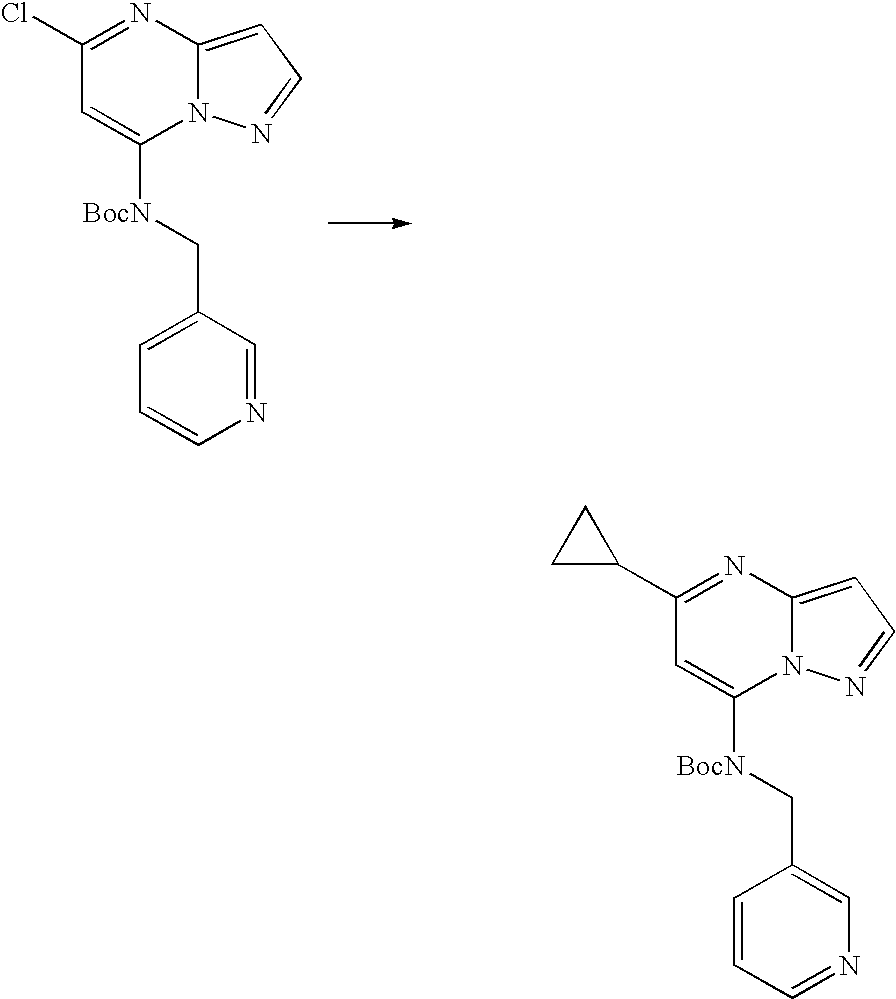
N12C(=CC=N1)N=C(Cl)C=C2[BocN]CC1=CC=CN=C1.N12C(=CC=N1)N=C(C1CC1)C=C2[BocN]CC1=CN=CC=C1
